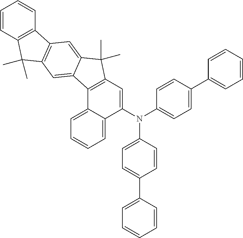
C1=CC(C2=CC=CC=C2)=CC=C1N(C1=CC2=C(C3=CC=CC=C13)C1=CC3=C(C4=C(C3(C)C)C=CC=C4)C=C1C2(C)C)C1=CC=C(C2=CC=CC=C2)C=C1
